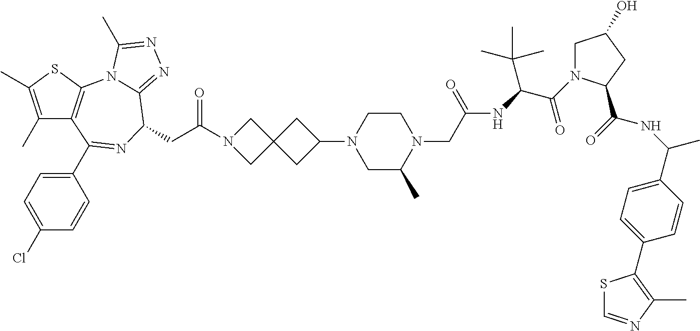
C1(C)=C(C)SC2=C1C(C1=CC=C(Cl)C=C1)=NC(CC(N1CC3(C1)CC(N1CC(C)N(CC(=O)NC(C(=O)N4CC(O)CC4C(=O)NC(C)C4=CC=C(C5=C(C)N=CS5)C=C4)C(C)(C)C)CC1)C3)=O)C1=NN=C(C)N21
